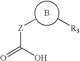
[Z](B[R3])C(=O)O
